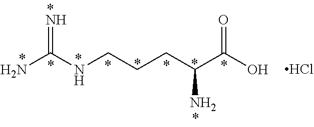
NC(NCCCC(C(O)=O)N)=N.Cl
